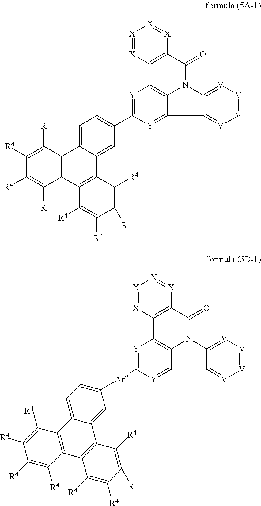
[V]1=[V][V]=C2N3C4=C([Y]=C(C5=CC=C6C7=C(C8=C(C6=C5)C([R4])=C([R4])C([R4])=C8[R4])C([R4])=C([R4])C([R4])=C7[R4])[Y]=C4C2=[V]1)C1=C([X]=[X][X]=[X]1)C3=O.[V]1=[V][V]=C2N3C4=C([Y]=C([ArS]C5=CC=C6C7=C(C8=C(C6=C5)C([R4])=C([R4])C([R4])=C8[R4])C([R4])=C([R4])C([R4])=C7[R4])[Y]=C4C2=[V]1)C1=C([X]=[X][X]=[X]1)C3=O
